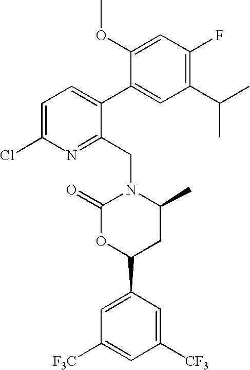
C1=C(Cl)N=C(CN2C(=O)OC(C3=CC([F3C])=CC([CF3])=C3)CC2C)C(C2=CC(C(C)C)=C(F)C=C2OC)=C1
